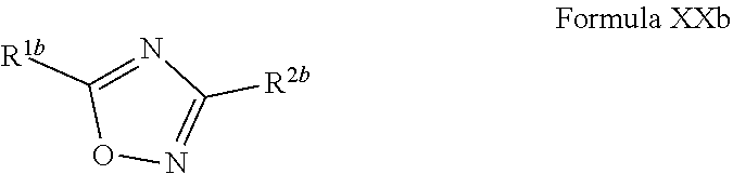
N1=C([R2b])N=C([R1b])O1
